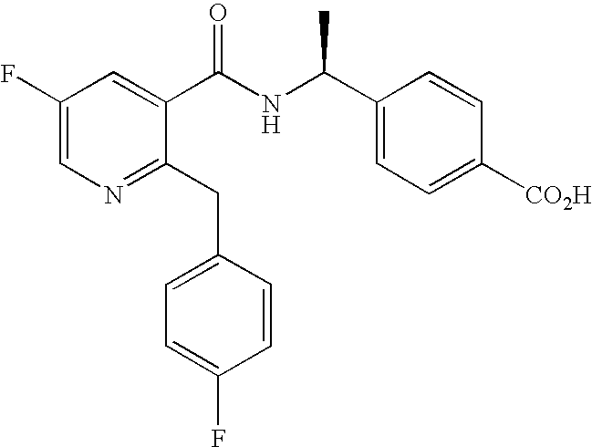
C1(F)=CN=C(CC2=CC=C(F)C=C2)C(C(NC(C2=CC=C([CO2H])C=C2)C)=O)=C1
